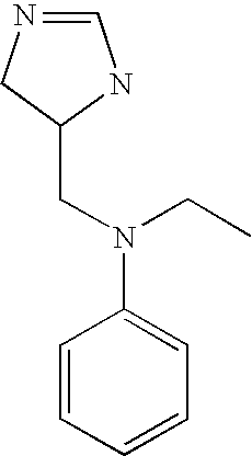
C1=CC=CC=C1N(CC)CC1NC=NC1
